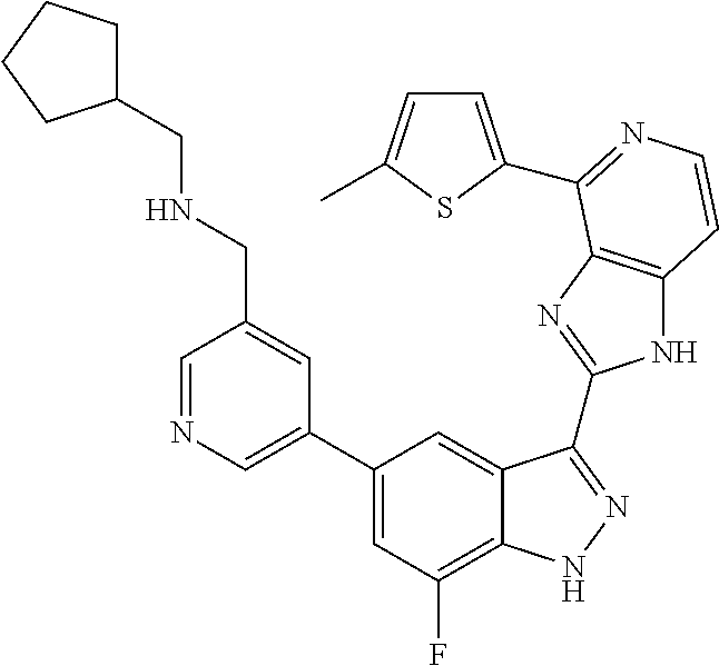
C1=C(C2=CC(F)=C3C(=C2)C(C2=NC4=C(N2)C=CN=C4C2=CC=C(C)S2)=NN3)C=C(CNCC2CCCC2)C=N1
